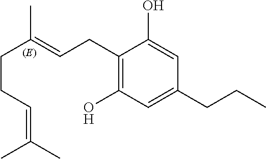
C1(CCC)=CC(O)=C(CC=C(CCC=C(C)C)C)C(O)=C1
